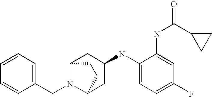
C1(CN2C3CC(NC4=CC=C(F)C=C4NC(C4CC4)=O)CC2CC3)=CC=CC=C1
